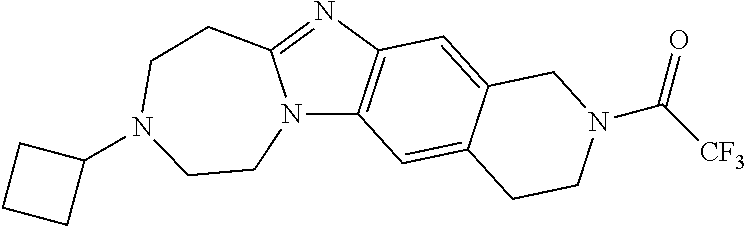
N12C3=C(N=C1CCN(C1CCC1)CC2)C=C1C(=C3)CCN(C([CF3])=O)C1
